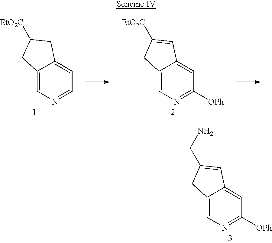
C12=CN=C([OPh])C=C1C=C(CN)C2.C12=CN=CC=C1CC([EtO2C])C2.C12=CN=C([OPh])C=C1C=C([EtO2C])C2
